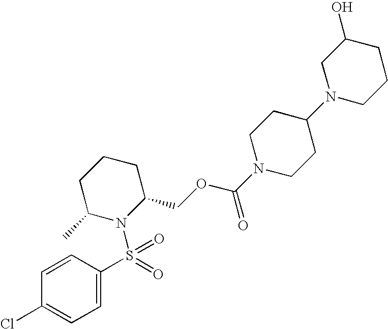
C1=C(S(N2C(COC(N3CCC(N4CCCC(O)C4)CC3)=O)CCCC2C)(=O)=O)C=CC(Cl)=C1
